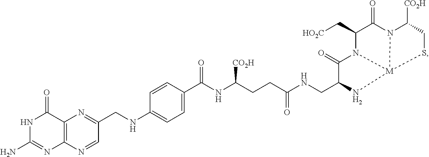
C12=C(N=CC(CNC3=CC=C(C(NC(CCC(NCC4C(=O)N5C(C[HO2C])C(=O)N6C([CO2H])CS[M]56N4)=O)[CO2H])=O)C=C3)=N1)N=C(N)NC2=O
